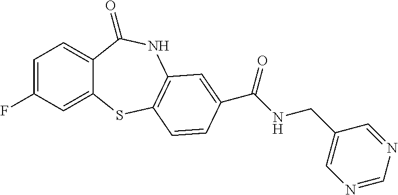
C1=C(F)C=C2C(=C1)C(=O)NC1=C(S2)C=CC(C(NCC2=CN=CN=C2)=O)=C1
